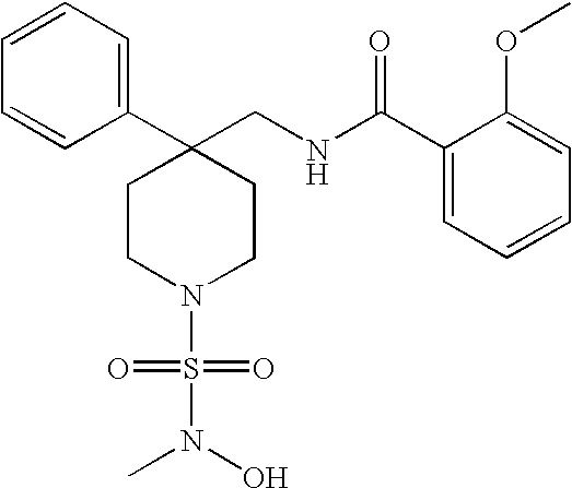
C1(CNC(C2=CC=CC=C2OC)=O)(C2=CC=CC=C2)CCN(S(=O)(=O)N(O)C)CC1
